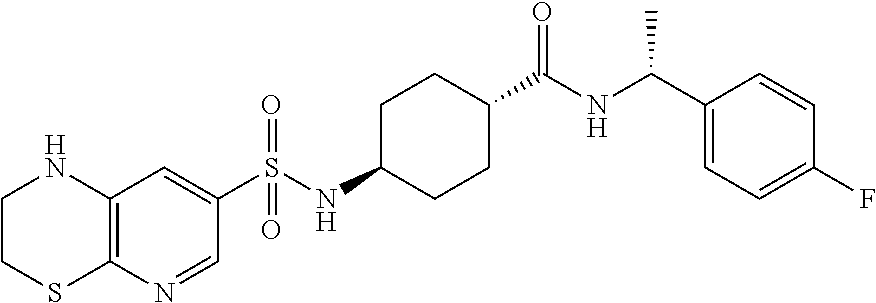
C1CSC2=C(N1)C=C(S(NC1CCC(C(NC(C3=CC=C(F)C=C3)C)=O)CC1)(=O)=O)C=N2
